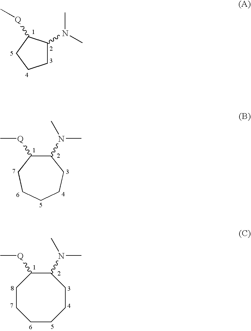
C1C(N(C)C)C([Q]C)CC1.C1(N(C)C)C([Q]C)CCCCC1.C1(N(C)C)C([Q]C)CCCCCC1
